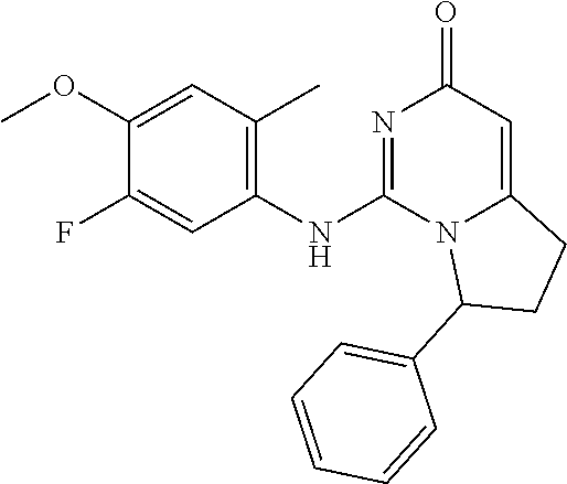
FC1=CC(NC2=NC(=O)C=C3N2C(C2=CC=CC=C2)CC3)=C(C)C=C1OC
